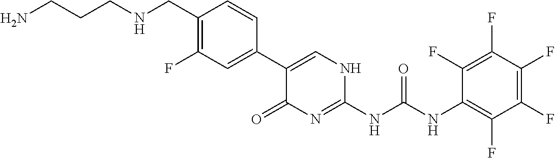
C1(C2=CC(F)=C(CNCCCN)C=C2)=CNC(NC(NC2=C(F)C(F)=C(F)C(F)=C2F)=O)=NC1=O
